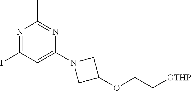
N1=C(I)C=C(N2CC(OCC[OTHP])C2)N=C1C
